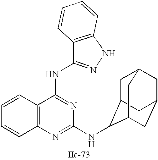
C12=C(N=C(NC3C4CC5CC(CC3C5)C4)N=C1NC1=NNC3=C1C=CC=C3)C=CC=C2
